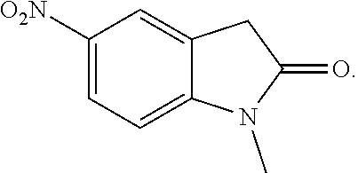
[O2N]C1=CC=C2C(=C1)CC(=O)N2C
